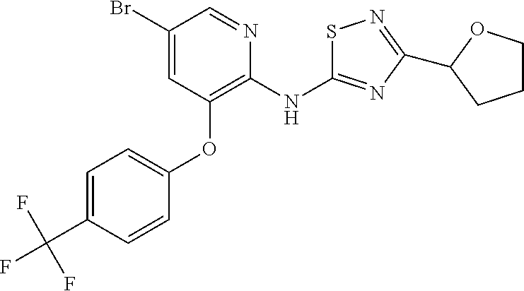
C1(Br)=CC(OC2=CC=C(C(F)(F)F)C=C2)=C(NC2=NC(C3OCCC3)=NS2)N=C1
